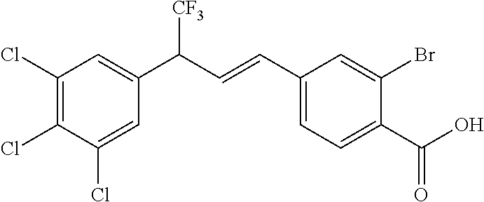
C1(Cl)=C(Cl)C(Cl)=CC(C(C=CC2=CC=C(C(O)=O)C(Br)=C2)[CF3])=C1
